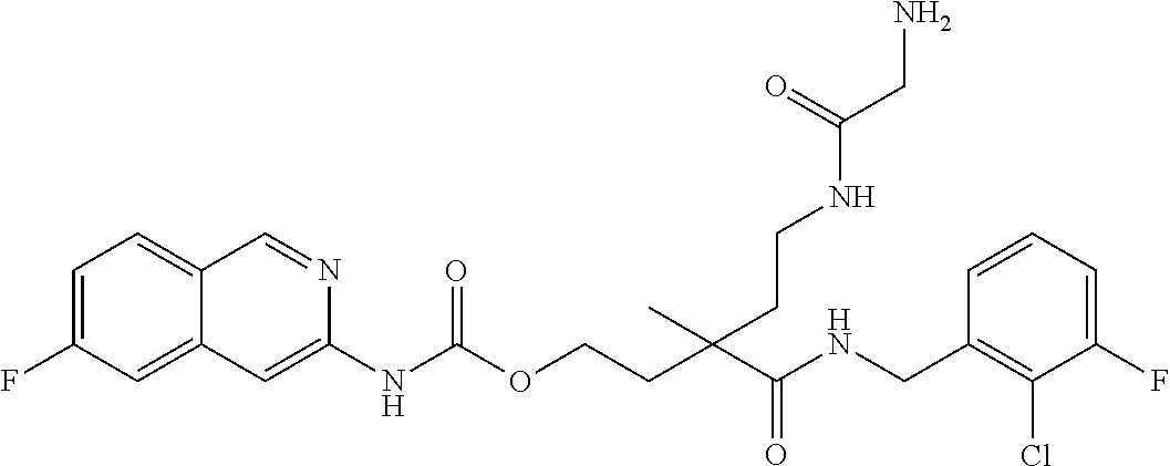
C1=CC(CNC(C(CCOC(NC2=CC3=CC(F)=CC=C3C=N2)=O)(C)CCNC(CN)=O)=O)=C(Cl)C(F)=C1
